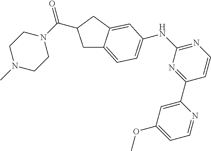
C1C2=CC=C(NC3=NC=CC(C4=CC(OC)=CC=N4)=N3)C=C2CC1C(N1CCN(C)CC1)=O
